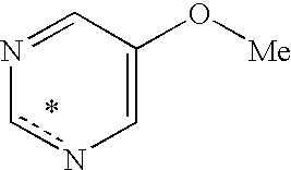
N1=CC(O[Me])=Cnc1
